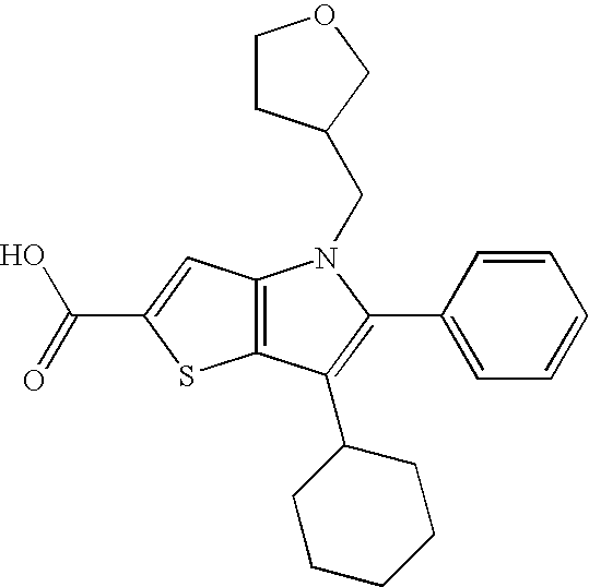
C12=C(C(C3CCCCC3)=C(C3=CC=CC=C3)N1CC1CCOC1)SC(C(=O)O)=C2
